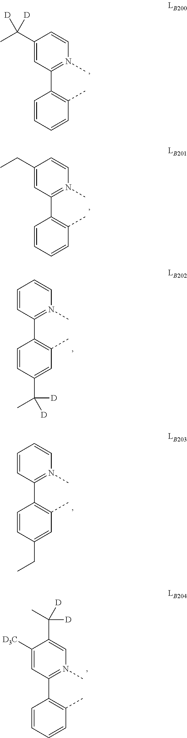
C1=CC(C)=C(C2=N(C)C=CC(C(C)([D])[D])=C2)C=C1.C1=CC(C)=C(C2=N(C)C=CC(CC)=C2)C=C1.C1(C(C)([D])[D])=CC(C)=C(C2=N(C)C=CC=C2)C=C1.C1(CC)=CC(C)=C(C2=N(C)C=CC=C2)C=C1.C1=CC(C)=C(C2=N(C)C=C(C(C)([D])[D])C([D3C])=C2)C=C1
